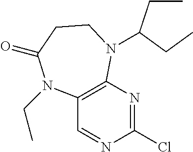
C12=C(N=C(Cl)N=C1)N(C(CC)CC)CCC(=O)N2CC
